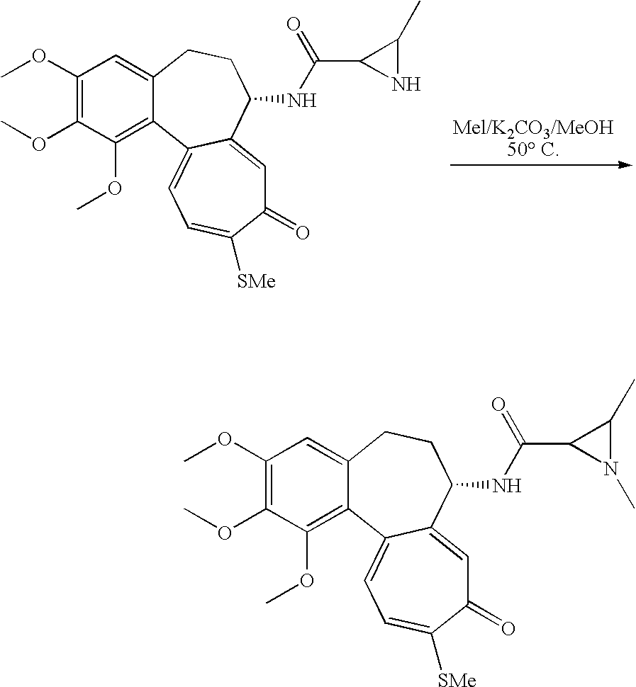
C1(OC)=C(OC)C(OC)=C2C(=C1)CCC(NC(C1NC1C)=O)C1=CC(=O)C([SMe])=CC=C21.C1(OC)=C(OC)C(OC)=C2C(=C1)CCC(NC(C1N(C)C1C)=O)C1=CC(=O)C([SMe])=CC=C21
